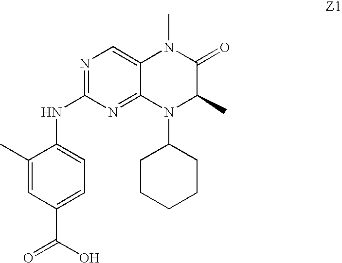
C1(C)=CC(C(=O)O)=CC=C1NC1=NC=C2C(=N1)N(C1CCCCC1)C(C)C(=O)N2C
